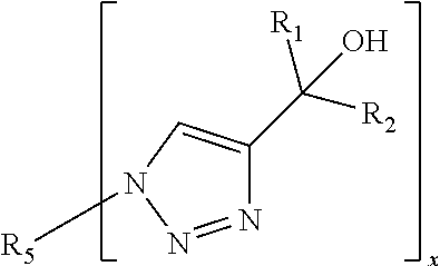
N1=NN([R5])C=C1C([R2])([R1])O
